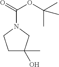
C1C(C)(O)CN(C(=O)OC(C)(C)C)C1
